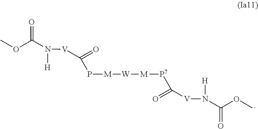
COC(N([H])[V]C(P[M][W][M][P7]C(=O)[V]N(C(=O)OC)[H])=O)=O
